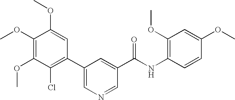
C1(OC)=C(OC)C(Cl)=C(C2=CN=CC(C(NC3=C(OC)C=C(OC)C=C3)=O)=C2)C=C1OC
